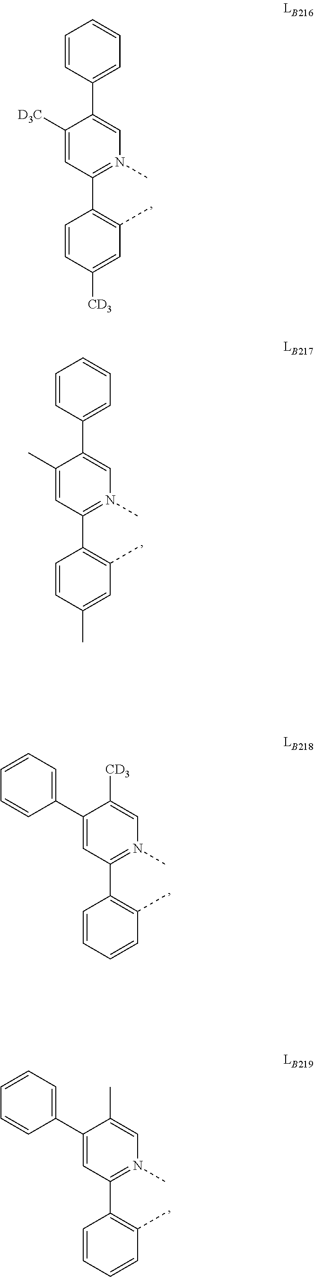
C1(C2=C(C)C=CC=C2)=N(C)C=C([CD3])C(C2=CC=CC=C2)=C1.C1(C2=C(C)C=C(C)C=C2)=N(C)C=C(C2=CC=CC=C2)C(C)=C1.C1(C2=C(C)C=C([CD3])C=C2)=N(C)C=C(C2=CC=CC=C2)C([D3C])=C1.C1(C2=C(C)C=CC=C2)=N(C)C=C(C)C(C2=CC=CC=C2)=C1
